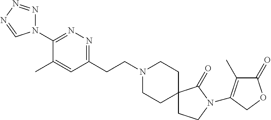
N1(C2=NN=C(CCN3CCC4(CC3)CCN(C3=C(C)C(=O)OC3)C4=O)C=C2C)N=NN=C1
